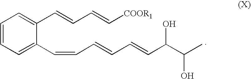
C1=CC=C(C=CC=CC=CC(C(C)O)O)C(C=CC=C[COOR1])=C1
